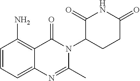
C1=CC=C2C(=C1N)C(=O)N(C1CCC(=O)NC1=O)C(C)=N2
